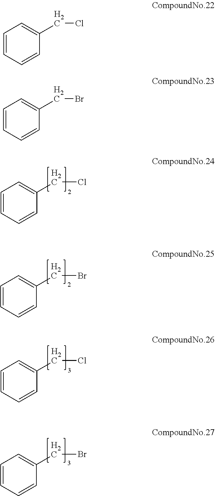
C1=CC=CC(CCl)=C1.C1=CC=CC(CBr)=C1.C1=CC=CC(CCl)=C1.C1=CC=CC(CBr)=C1.C1=CC=CC(CCl)=C1.C1=CC=CC(CBr)=C1
